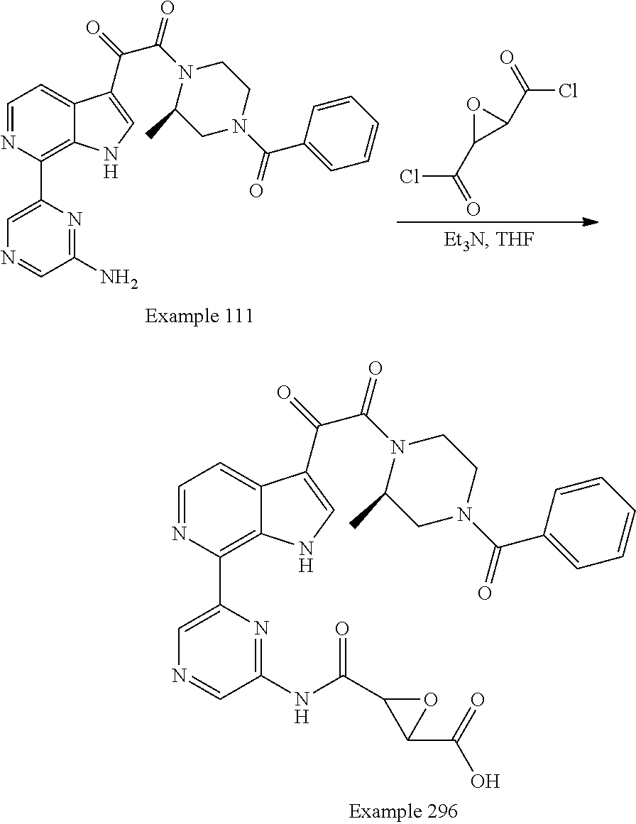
C1=NC(C2=CN=CC(N)=N2)=C2C(=C1)C(C(=O)C(N1C(C)CN(C(C3=CC=CC=C3)=O)CC1)=O)=CN2.O1C(C(=O)Cl)C1C(=O)Cl.C1=NC(C2=CN=CC(NC(C3C(C(=O)O)O3)=O)=N2)=C2C(=C1)C(C(=O)C(N1C(C)CN(C(C3=CC=CC=C3)=O)CC1)=O)=CN2
